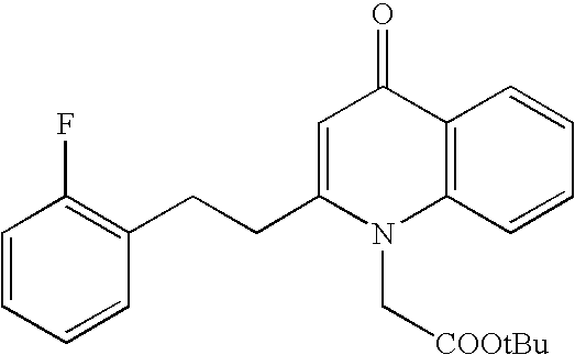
C1=CC=CC(CCC2=CC(=O)C3=C(N2C[COOtBu])C=CC=C3)=C1F
